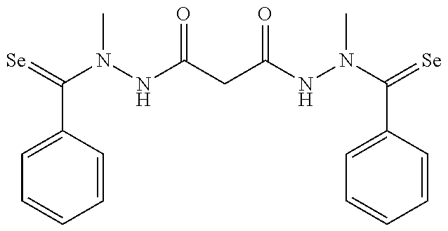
C1=C(C(=[Se])N(NC(CC(NN(C(=[Se])C2=CC=CC=C2)C)=O)=O)C)C=CC=C1
